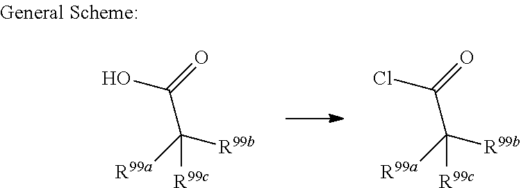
[R99a]C([R99b])([R99c])C(=O)O.[R99a]C([R99b])([R99c])C(=O)Cl
